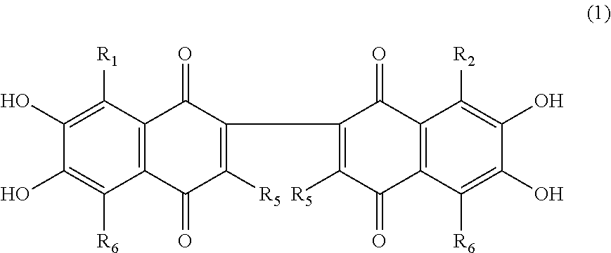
C1(O)=C([R6])C2=C(C([R1])=C1O)C(=O)C(C1=C([R5])C(=O)C3=C(C1=O)C([R2])=C(O)C(O)=C3[R6])=C([R5])C2=O
